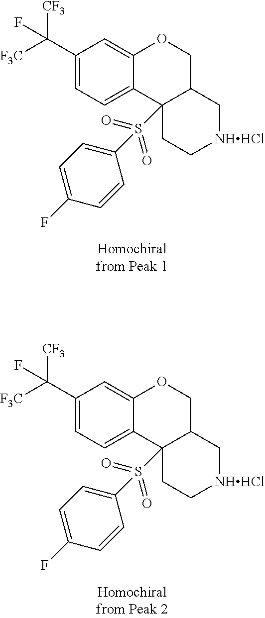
C1(C([F3C])([CF3])F)=CC=C2C(=C1)OCC1C2(S(C2=CC=C(F)C=C2)(=O)=O)CC[NHHCl]C1.C1(C([F3C])([CF3])F)=CC=C2C(=C1)OCC1C2(S(C2=CC=C(F)C=C2)(=O)=O)CC[NHHCl]C1
